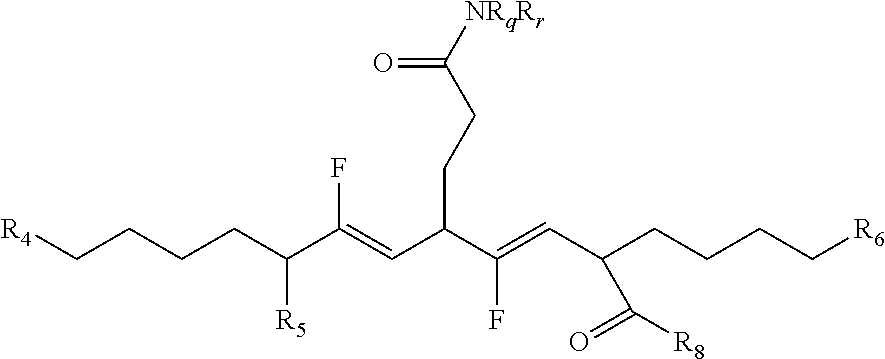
[R4]CCCCC(C(=CC(C(=CC(CCCC[R6])C([R8])=O)F)CCC([NRqRr])=O)F)[R5]
